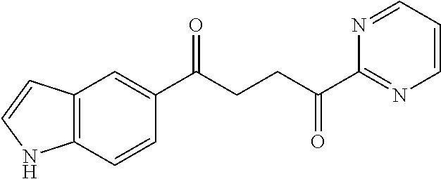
C1(C(CCC(C2=NC=CC=N2)=O)=O)=CC2=C(C=C1)NC=C2
